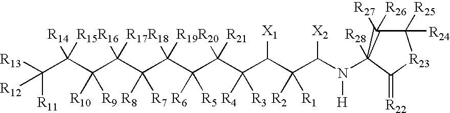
C1([R24])([R25])C([R26])([R27])C(N(C(C(C(C(C(C(C(C(C(C(C(C([R12])([R11])[R13])([R14])[R15])([R10])[R9])([R16])[R17])([R8])[R7])([R18])[R19])([R6])[R5])([R20])[R21])([R4])[R3])[X1])([R2])[R1])[X2])[H])([R28])C(=[R22])[R23]1
